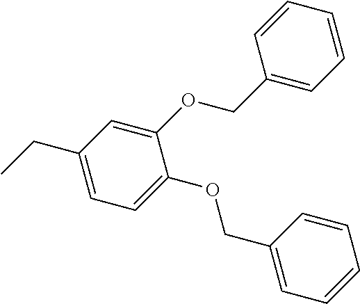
C1(COC2=CC(CC)=CC=C2OCC2=CC=CC=C2)=CC=CC=C1
